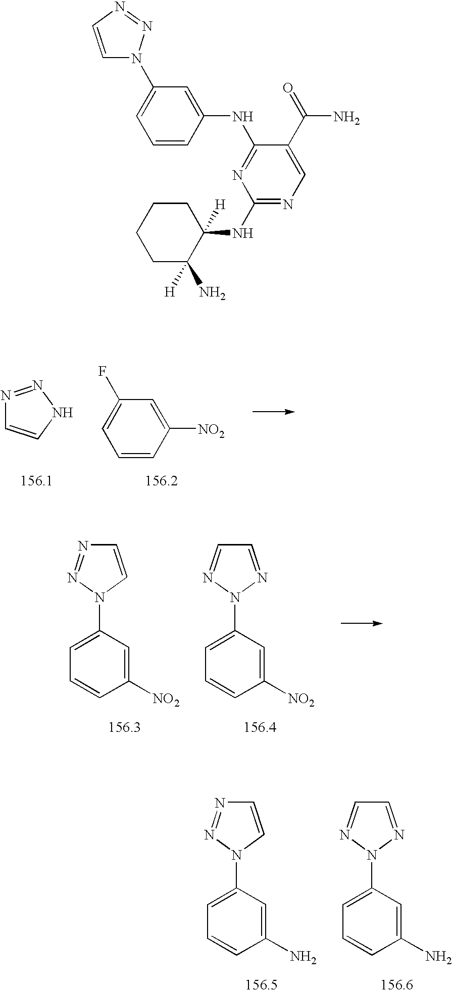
N1=NNC=C1.C1=C(F)C=C([NO2])C=C1.C1=C(N2C=CN=N2)C=C([NO2])C=C1.C1=C(N2N=CC=N2)C=C([NO2])C=C1.C1=C(N2C=CN=N2)C=C(N)C=C1.C1=C(N2N=CC=N2)C=C(N)C=C1.N1=C(NC2=CC(N3C=CN=N3)=CC=C2)C(C(=O)N)=CN=C1NC1([H])CCCCC1(N)[H]
